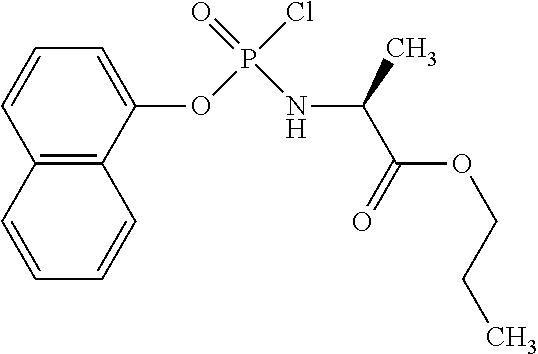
C1=CC2=C(C(OP(=O)(NC(C(=O)OCCC)C)Cl)=C1)C=CC=C2
